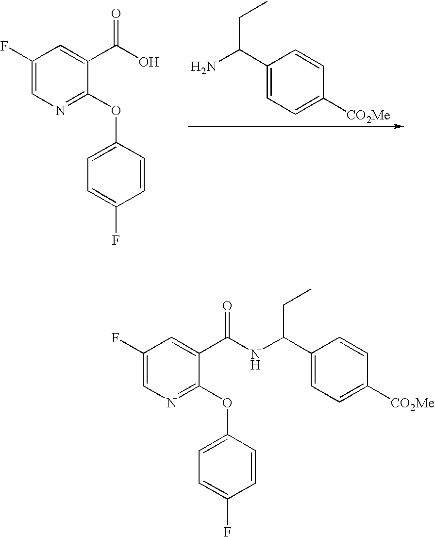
C1(C(N)CC)=CC=C([CO2Me])C=C1.C1(F)=CN=C(OC2=CC=C(F)C=C2)C(C(O)=O)=C1.C1(F)=CN=C(OC2=CC=C(F)C=C2)C(C(NC(C2=CC=C([CO2Me])C=C2)CC)=O)=C1
